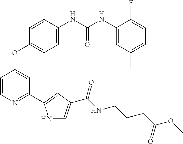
C1=C(NC(NC2=CC(C)=CC=C2F)=O)C=CC(OC2=CC(C3=CC(C(NCCCC(OC)=O)=O)=CN3)=NC=C2)=C1
